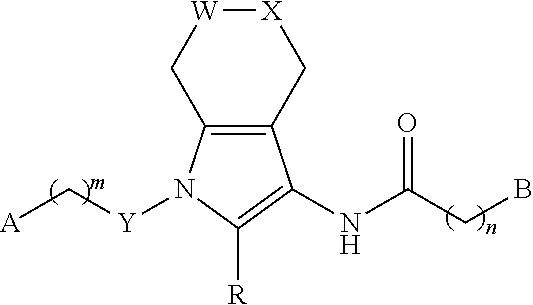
[X]1[W]CC2=C(C1)C(NC(CB)=O)=C([R])N2[Y]C[A]
